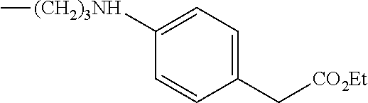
C1([(CH2)3NH]C)=CC=C(C[CO2Et])C=C1
